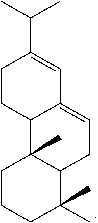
C1CCC(C)(C)C2C1(C)C1C(=CC2)C=C(C(C)C)CC1
